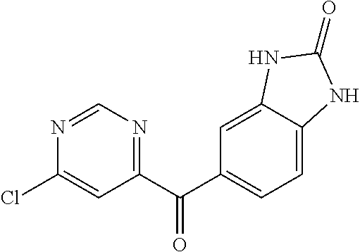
C1(C(=O)C2=CC=C3C(=C2)NC(=O)N3)=NC=NC(Cl)=C1
